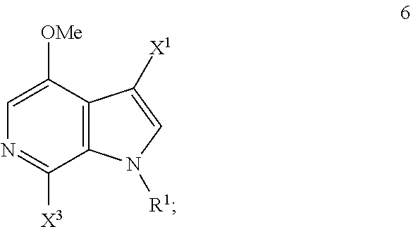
C1=C([OMe])C2=C(N([R1])C=C2[X1])C([X3])=N1
